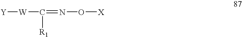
C(=NO[X])([W][Y])[R1]
